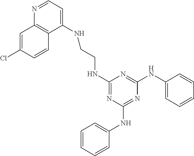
N1=CC=C(NCCNC2=NC(NC3=CC=CC=C3)=NC(NC3=CC=CC=C3)=N2)C2=C1C=C(Cl)C=C2
